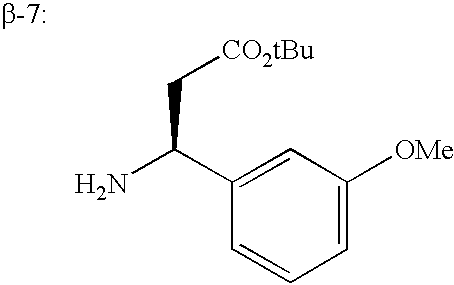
C1=C([OMe])C=C(C(N)C[CO2tBu])C=C1
